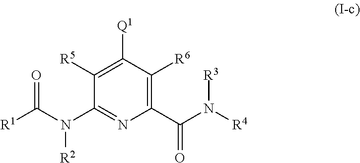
C1(C(N([R4])[R3])=O)=C([R6])C([Q1])=C([R5])C(N(C([R1])=O)[R2])=N1
